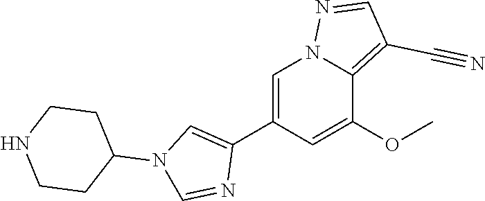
C1(C2=CN3C(=C(C#N)C=N3)C(OC)=C2)=CN(C2CCNCC2)C=N1
